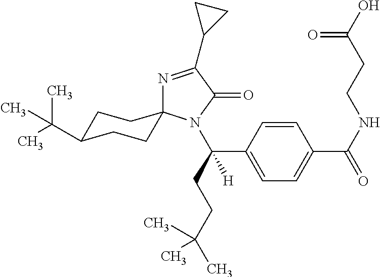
C1=CC(C(CCC(C)(C)C)([H])N2C(=O)C(C3CC3)=NC23CCC(C(C)(C)C)CC3)=CC=C1C(NCCC(O)=O)=O
